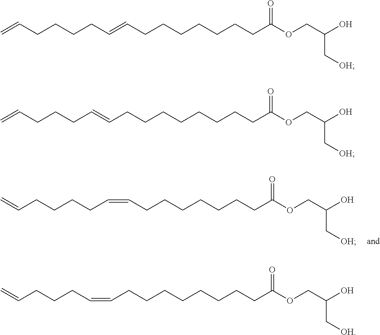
C(CCCCCCCC(OCC(O)C[OH])=O)=CCCCCC=C.C(=CCCCCCCCC(OCC(O)C[OH])=O)CCCCC=C.C(CCCCCCCCC(OCC(O)C[OH])=O)=CCCCC=C.C(CCCCCCCC(OCC(O)C[OH])=O)C=CCCCC=C
